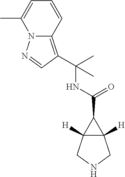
C12([H])C([H])(CNC1)C2C(=O)NC(C)(C)C1=C2N(C(C)=CC=C2)N=C1
